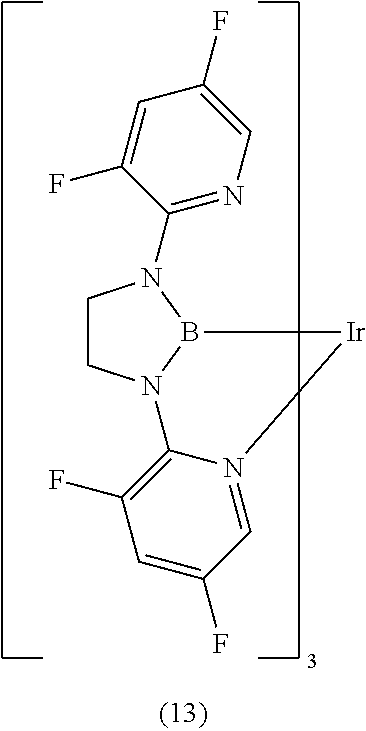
C1CN2B(N1C1=NC=C(F)C=C1F)[Ir]N1=CC(F)=CC(F)=C21
